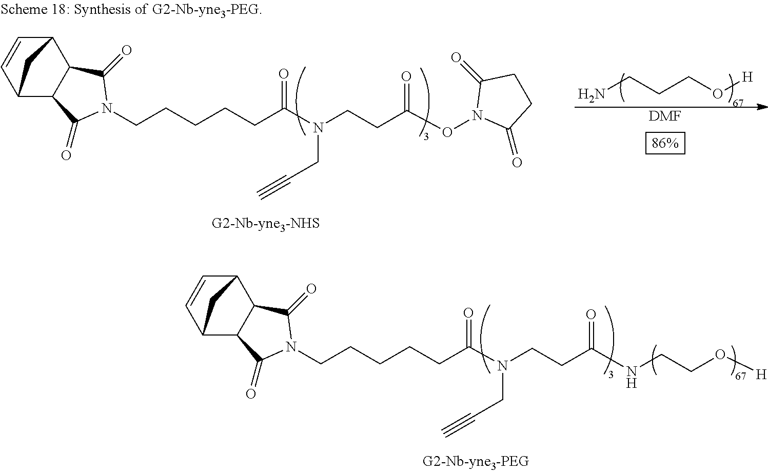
NCCCO[H].[DMF].C12C=CC(C3C1C(=O)N(CCCCCC(N(CCC(ON1C(=O)CCC1=O)=O)CC#C)=O)C3=O)C2.C12C=CC(C3C1C(=O)N(CCCCCC(N(CCC(=O)NCCO[H])CC#C)=O)C3=O)C2
